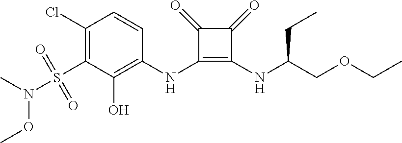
C1(Cl)=C(S(N(C)OC)(=O)=O)C(O)=C(NC2=C(NC(COCC)CC)C(=O)C2=O)C=C1
